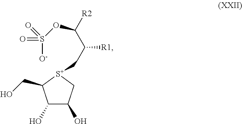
C1(O)C(O)C[S+](CC(C([R2])OS([O-])(=O)=O)[R1])C1CO
